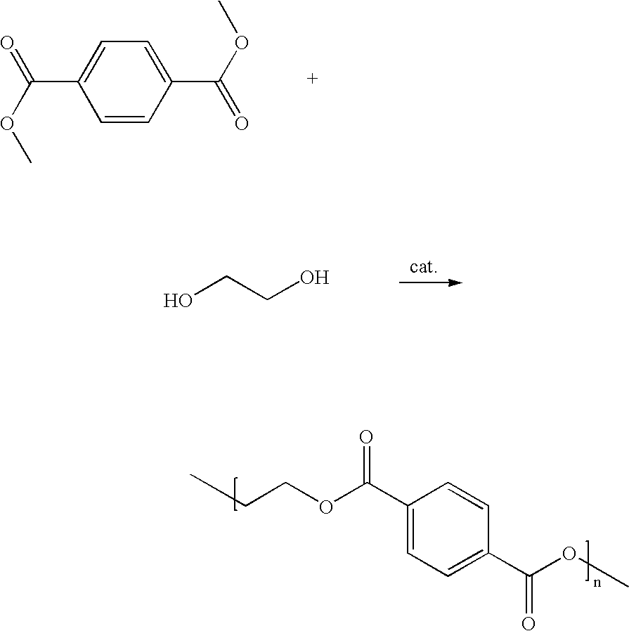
C1=C(C(OC)=O)C=CC(C(=O)OC)=C1.OCCO.C1(C(OCCC)=O)=CC=C(C(OC)=O)C=C1
